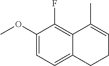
C1(OC)=CC=C2C(=C1F)C(C)=CCC2
